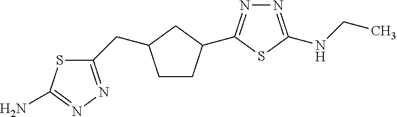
C1CC(C2=NN=C(NCC)S2)CC1CC1=NN=C(N)S1
